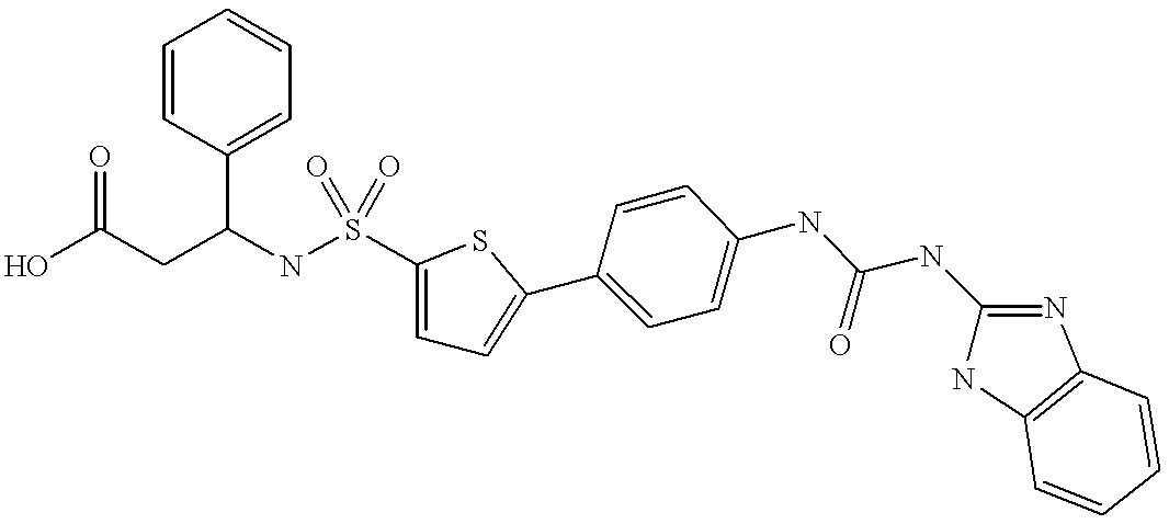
C1=CC(C2=CC=C(S(NC(CC(O)=O)C3=CC=CC=C3)(=O)=O)S2)=CC=C1NC(NC1=NC2=C(N1)C=CC=C2)=O
